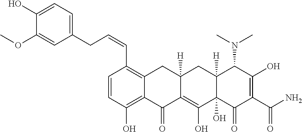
C1=CC(O)=C2C(=C1C=CCC1=CC=C(O)C(OC)=C1)CC1([H])C(=C(O)C3(O)C([H])(C1)C(N(C)C)C(O)=C(C(N)=O)C3=O)C2=O
